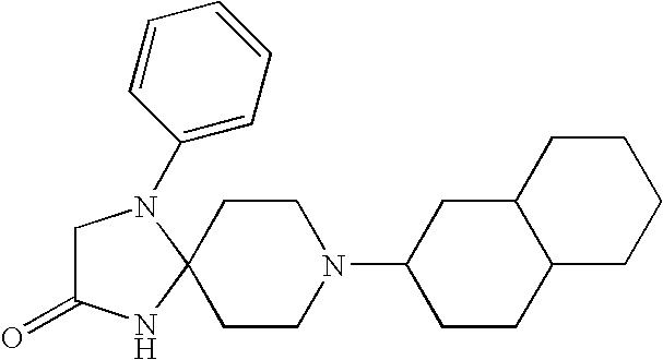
C1C(=O)NC2(N1C1=CC=CC=C1)CCN(C1CC3C(CC1)CCCC3)CC2
